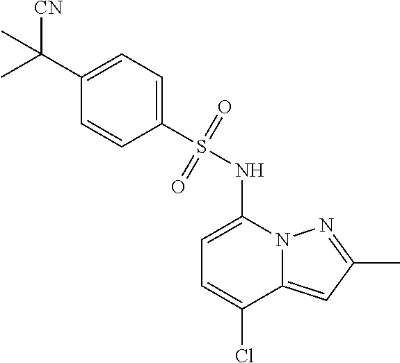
C1=C(NS(C2=CC=C(C(C)([CN])C)C=C2)(=O)=O)N2C(=CC(C)=N2)C(Cl)=C1
